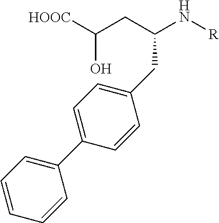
[HOOC]C(CC(N[R])CC1=CC=C(C2=CC=CC=C2)C=C1)O
